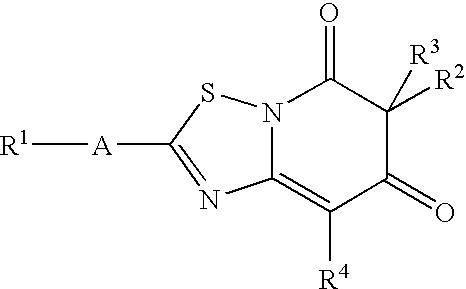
C12=C([R4])C(=O)C([R2])([R3])C(=O)N1SC([A][R1])=N2
